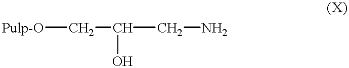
[Pulp-O]CC(CN)O
